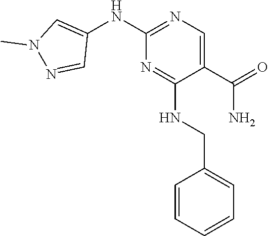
C1(NC2=CN(C)N=C2)=NC=C(C(=O)N)C(NCC2=CC=CC=C2)=N1
